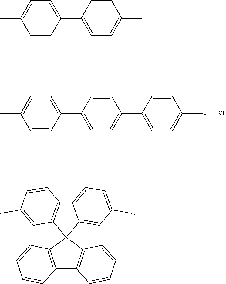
C1(C2=CC=C(C)C=C2)=CC=C(C)C=C1.C1=CC=CC2=C1C1=C(C2(C2=CC(C)=CC=C2)C2=CC=CC(C)=C2)C=CC=C1.C1(C2=CC=C(C)C=C2)=CC=C(C2=CC=C(C)C=C2)C=C1
